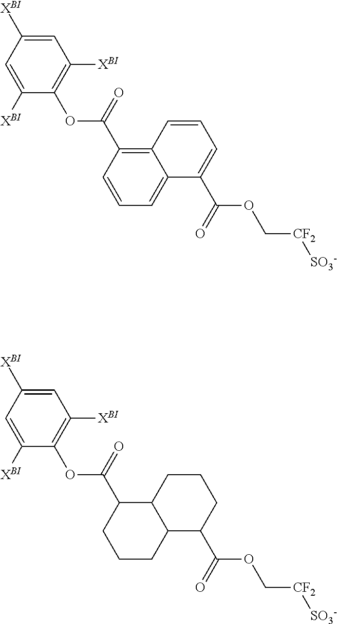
C1=C([XBI])C=C([XBI])C(OC(C2=C3C(=CC=C2)C(C(OC[CF2][SO3-])=O)=CC=C3)=O)=C1[XBI].C1=C([XBI])C=C([XBI])C(OC(C2CCCC3C2CCCC3C(OC[CF2][SO3-])=O)=O)=C1[XBI]
